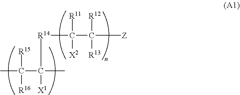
[R14](C(C([Z])([R12])[R13])([R11])[X2])C(C)(C(C)([R15])[R16])[X1]
